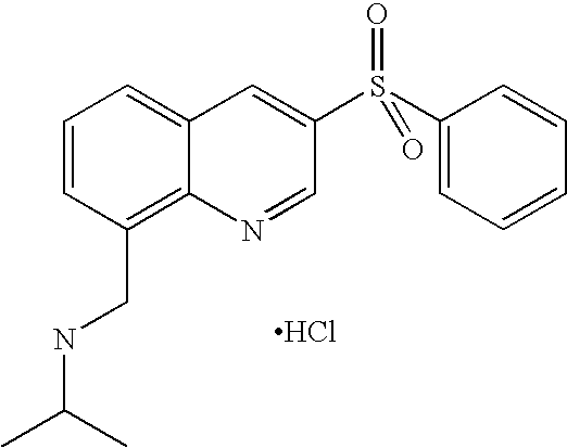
Cl.C1=CC(CNC(C)C)=C2C(=C1)C=C(S(C1=CC=CC=C1)(=O)=O)C=N2
